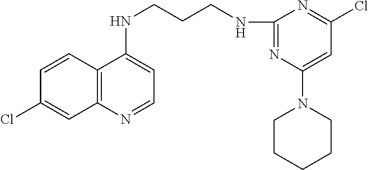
C12=C(N=CC=C1NCCCNC1=NC(N3CCCCC3)=CC(Cl)=N1)C=C(Cl)C=C2
